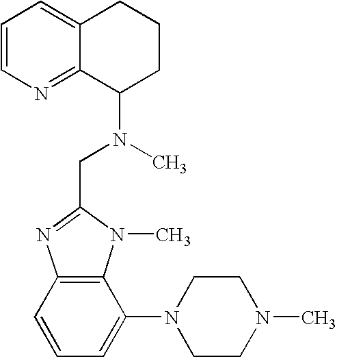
C1=CN=C2C(=C1)CCCC2N(CC1=NC2=C(N1C)C(N1CCN(C)CC1)=CC=C2)C
